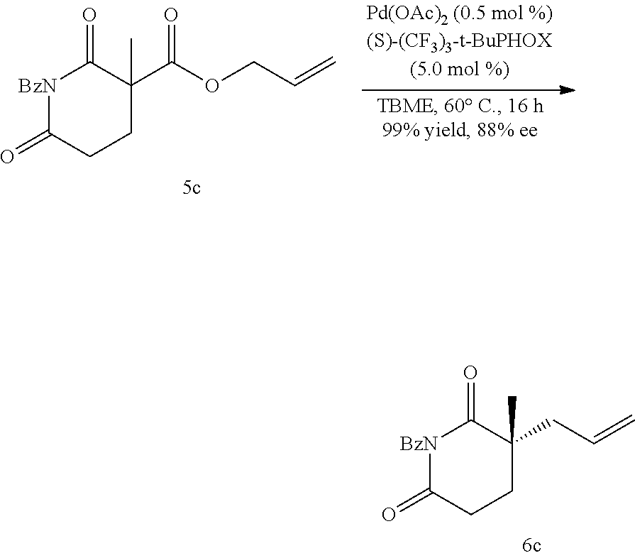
[BzN]1C(=O)CCC(C)(CC=C)C1=O.[BzN]1C(=O)CCC(C)(C(OCC=C)=O)C1=O
